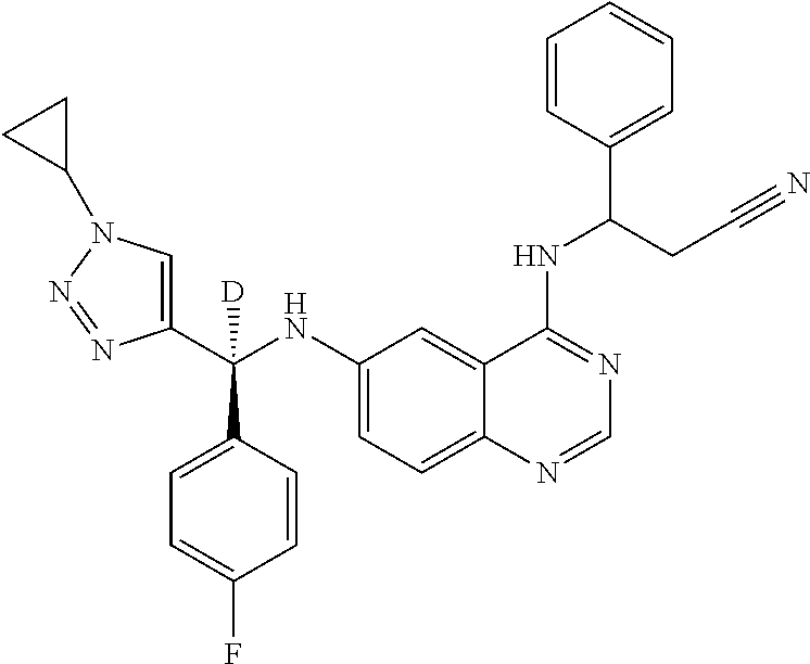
C1(C(NC2=CC=C3C(=C2)C(NC(C2=CC=CC=C2)CC#N)=NC=N3)(C2=CC=C(F)C=C2)[D])=CN(C2CC2)N=N1
